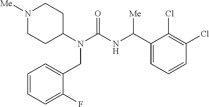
N1([Me])CCC(N(C(=O)NC(C2=CC=CC(Cl)=C2Cl)[Me])CC2=CC=CC=C2F)CC1
